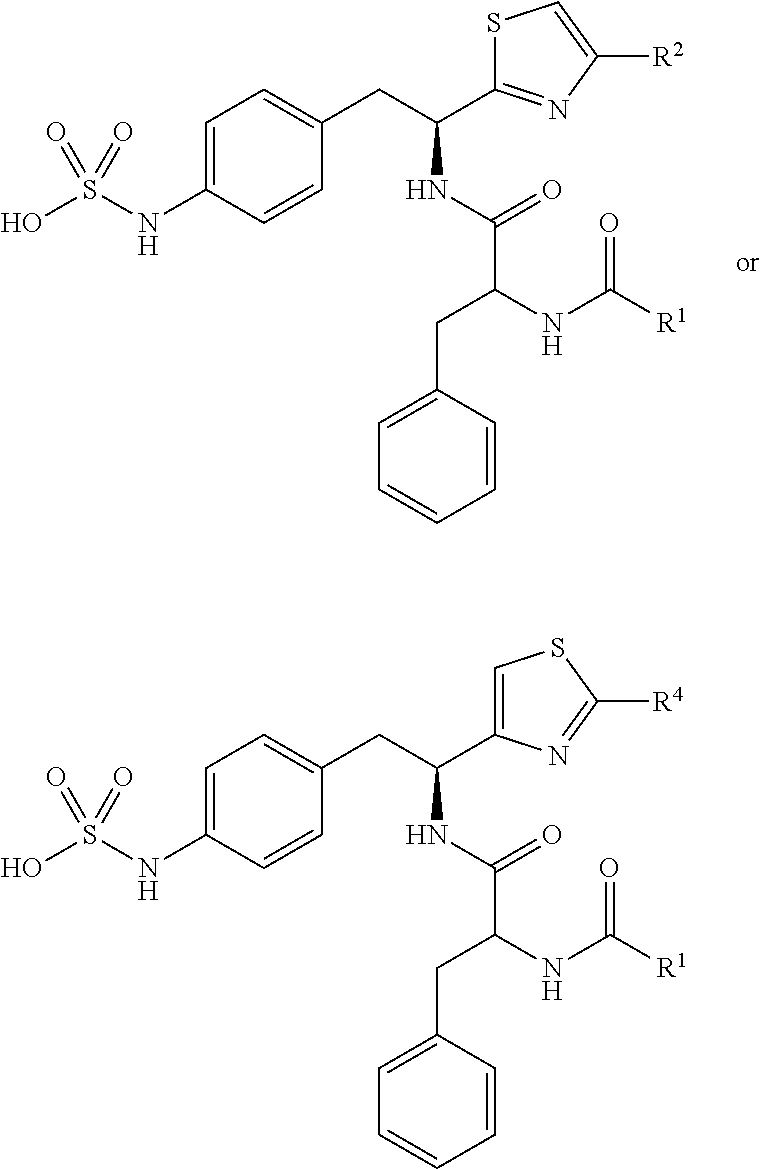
C1=C(NS(O)(=O)=O)C=CC(CC(NC(=O)C(NC([R1])=O)CC2=CC=CC=C2)C2=CSC([R4])=N2)=C1.C1=C(NS(O)(=O)=O)C=CC(CC(NC(=O)C(NC([R1])=O)CC2=CC=CC=C2)C2=NC([R2])=CS2)=C1
